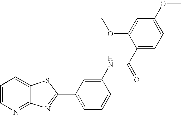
C12=NC=CC=C1SC(C1=CC=CC(NC(C3=CC=C(OC)C=C3OC)=O)=C1)=N2
